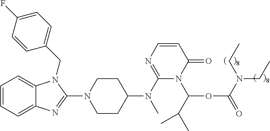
C1=CC=C2C(=C1)N(CC1=CC=C(F)C=C1)C(N1CCC(N(C3=NC=CC(=O)N3C(OC(=O)N(CC)CC)C(C)C)C)CC1)=N2
